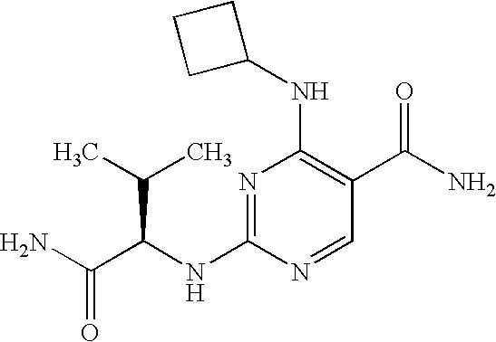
NC(C(C(C)C)NC1=NC(NC2CCC2)=C(C(N)=O)C=N1)=O
